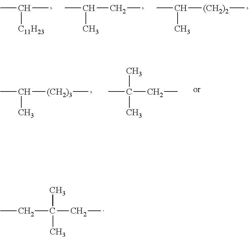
CC(C)[C11H23].CC(CC)C.CC([(CH2)2]C)C.C(C(C)(CC)C)C.CC([(CH2)3]C)C.CC(C)(CC)C
